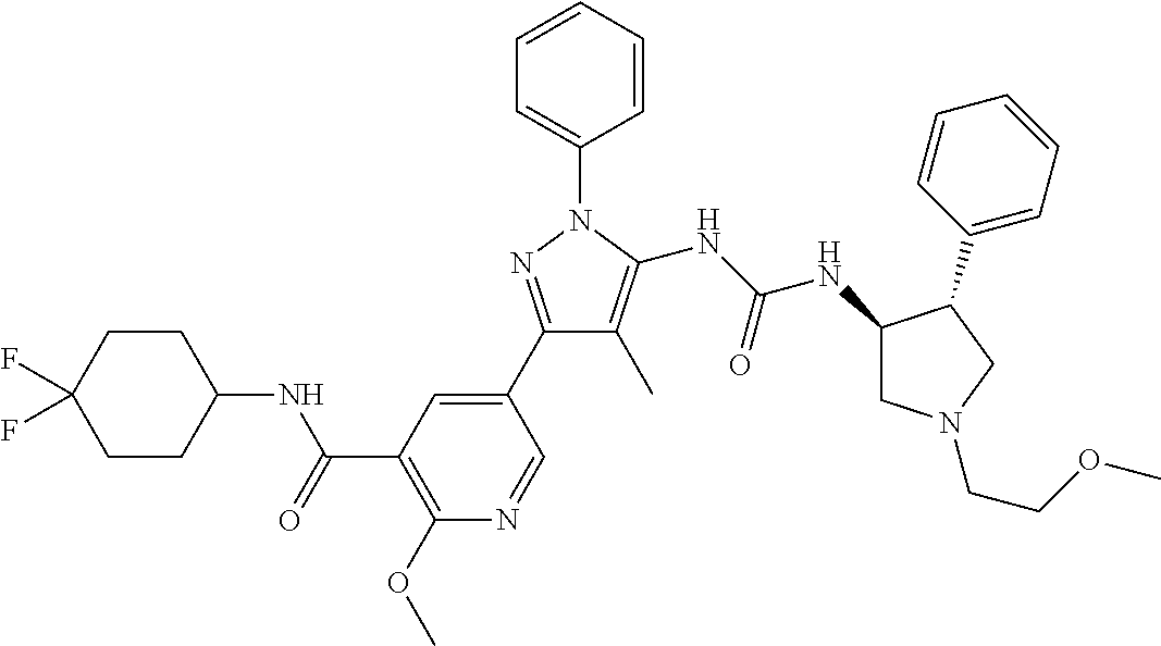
C1(C2=CC(C(=O)NC3CCC(F)(F)CC3)=C(OC)N=C2)=NN(C2=CC=CC=C2)C(NC(NC2CN(CCOC)CC2C2=CC=CC=C2)=O)=C1C
